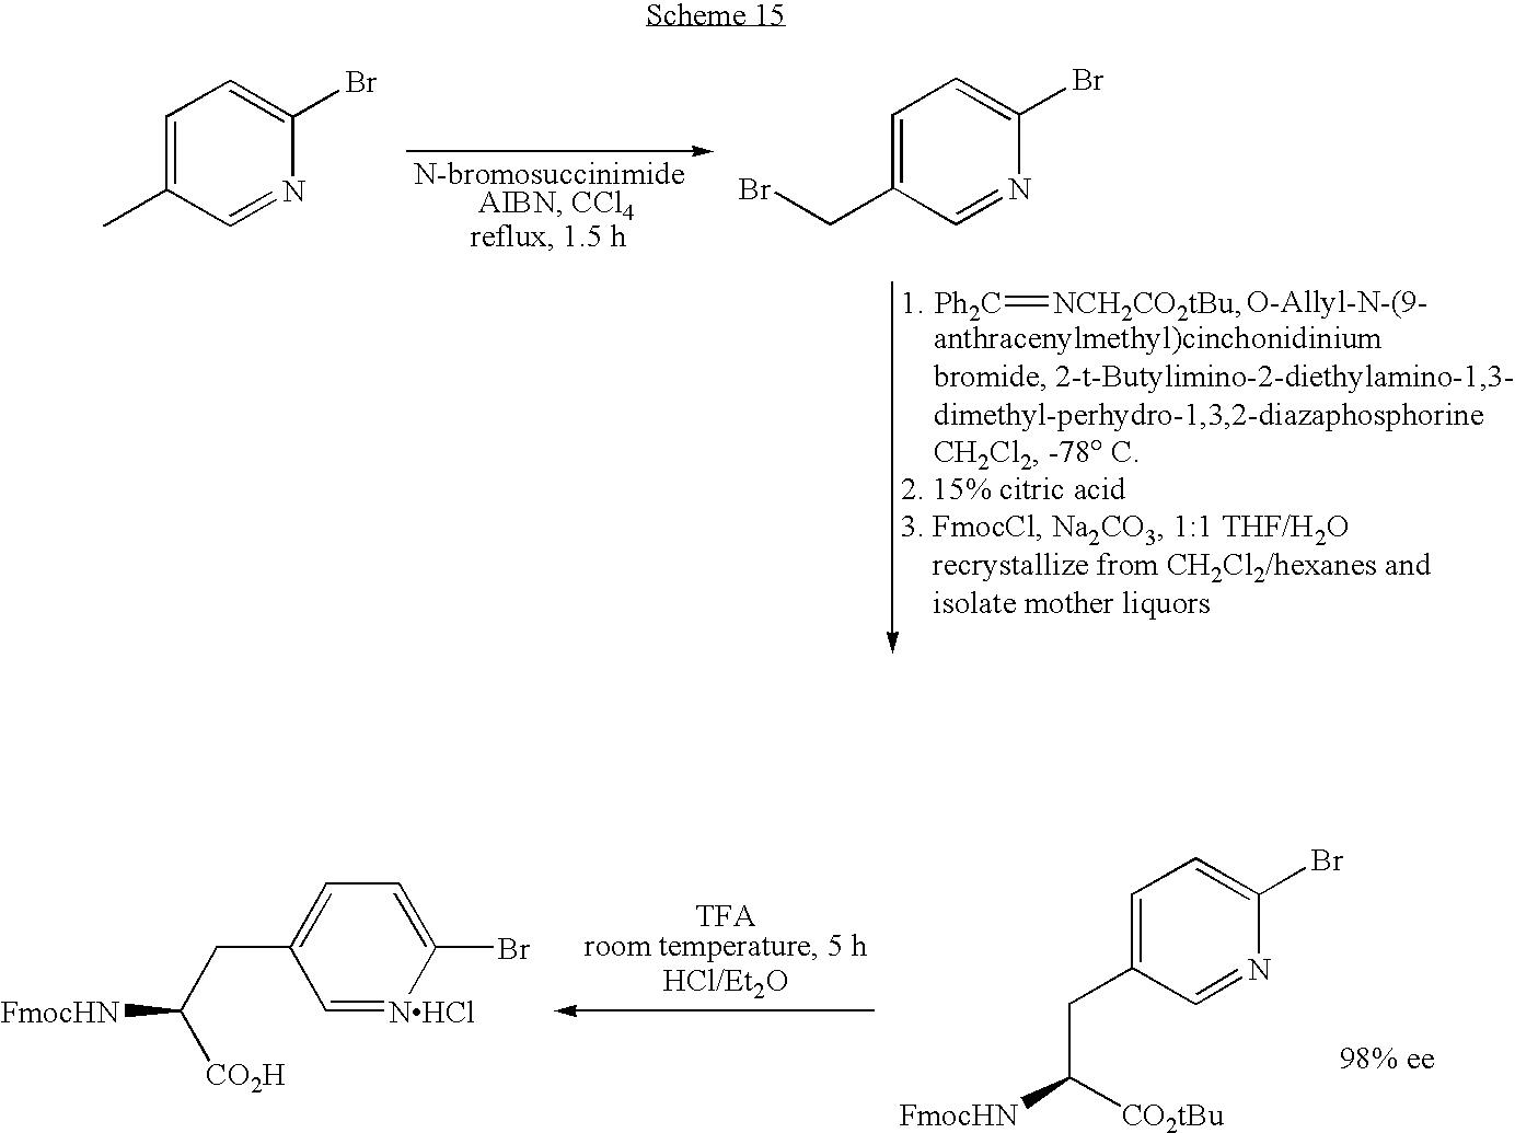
C1=C(C)C=NC(Br)=C1.C1=C(CBr)C=NC(Br)=C1.[Ph2C]=[NCH2CO2tBu].C(C([FmocHN])[CO2tBu])C1=CC=C(Br)N=C1.C1=[NHCl]C(Br)=CC=C1CC([CO2H])[FmocHN]
